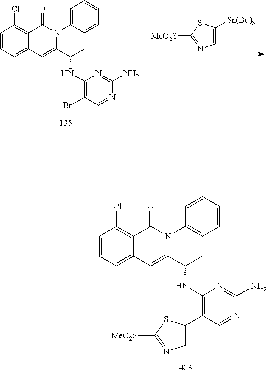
C1=CC=C2C(=C1Cl)C(=O)N(C1=CC=CC=C1)C(C(C)NC1=C(C3=CN=C([MeO2S])S3)C=NC(N)=N1)=C2.C1=CC=C2C(=C1Cl)C(=O)N(C1=CC=CC=C1)C(C(C)NC1=C(Br)C=NC(N)=N1)=C2.C1=C([Sn(Bu)3])SC([MeO2S])=N1
